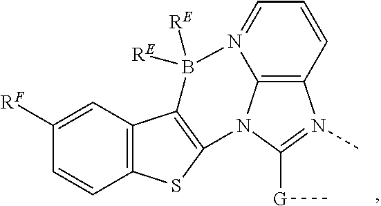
C12=C3C=CC=N1B([RE])([RE])C1=C(N2C([G]C)=N3C)SC2=C1C=C([RF])C=C2
